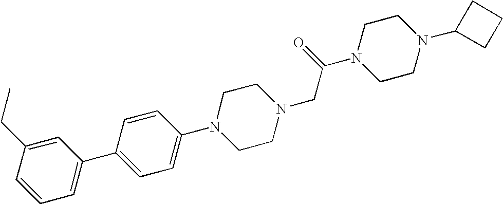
C1=CC=C(C2=CC=C(N3CCN(CC(N4CCN(C5CCC5)CC4)=O)CC3)C=C2)C=C1CC
